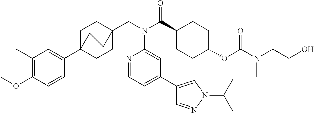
C1(C)=C(OC)C=CC(C23CCC(CN(C(C4CCC(OC(N(CCO)C)=O)CC4)=O)C4=CC(C5=CN(C(C)C)N=C5)=CC=N4)(CC2)CC3)=C1
